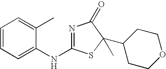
N1=C(NC2=CC=CC=C2C)SC(C2CCOCC2)(C)C1=O
